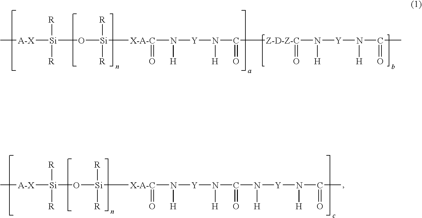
O([Si]([R])([R])[X-A-C](=O)N([H])[Y]N([H])C(=O)[Z-D-Z-C](N([H])[Y]N(C(C)=O)[H])=O)[Si]([R])([R])[A-X]C.O([Si]([R])([R])[X-A-C](=O)N([H])[Y]N([H])C(=O)N([H])[Y]N([H])C(=O)C)[Si]([R])([R])[A-X]C
